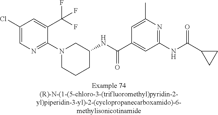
C1(Cl)=CN=C(N2CCCC(NC(C3=CC(NC(C4CC4)=O)=NC(C)=C3)=O)C2)C(C(F)(F)F)=C1
